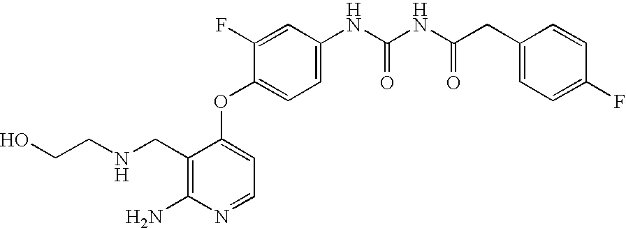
C1(CNCCO)=C(N)N=CC=C1OC1=CC=C(NC(NC(CC2=CC=C(F)C=C2)=O)=O)C=C1F
